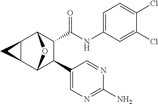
C1(NC(=O)C2C(C3=CN=C(N)N=C3)C3OC2C2C3C2)=CC=C(Cl)C(Cl)=C1
